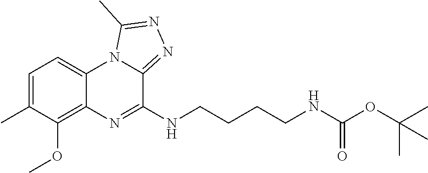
C1=C(C)C(OC)=C2C(=C1)N1C(=NN=C1C)C(NCCCCNC(OC(C)(C)C)=O)=N2
